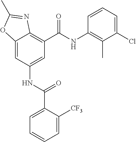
C12=CC(NC(C3=CC=CC=C3[CF3])=O)=CC(C(=O)NC3=C(C)C(Cl)=CC=C3)=C1N=C(C)O2
